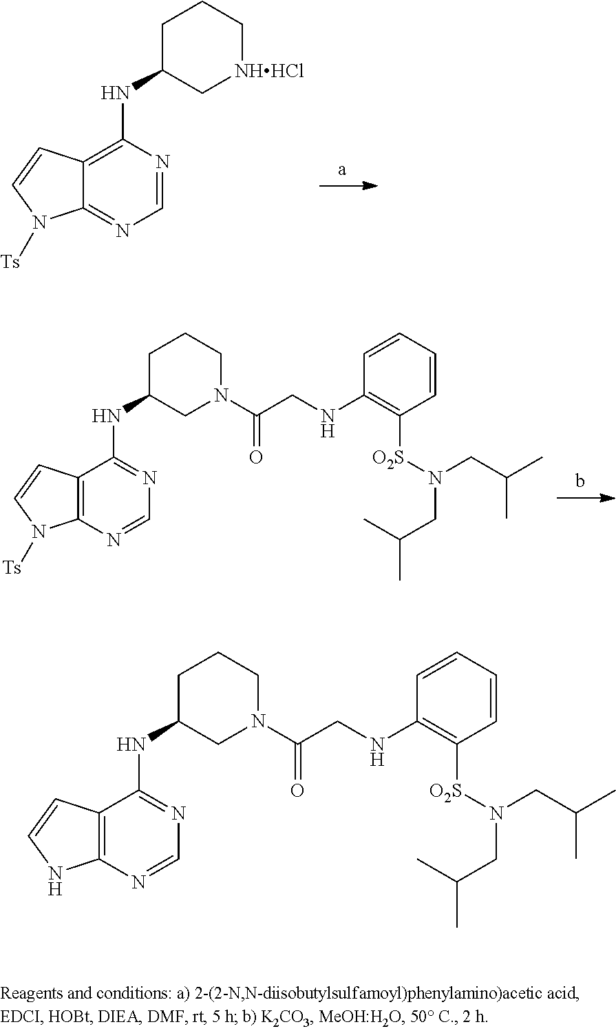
C1=NC(NC2C[NHHCl]CCC2)=C2C(=N1)N([Ts])C=C2.C1=NC2=C(C(NC3CN(C(CNC4=C([O2S]N(CC(C)C)CC(C)C)C=CC=C4)=O)CCC3)=N1)C=CN2.C1=NC2=C(C(NC3CN(C(CNC4=C([O2S]N(CC(C)C)CC(C)C)C=CC=C4)=O)CCC3)=N1)C=CN2[Ts]
